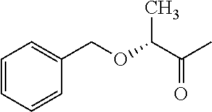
C1=CC=CC(COC(C(C)=O)C)=C1
